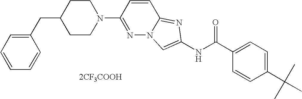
[2CF3COOH].C1=CC(C(C)(C)C)=CC=C1C(NC1=CN2N=C(N3CCC(CC4=CC=CC=C4)CC3)C=CC2=N1)=O
